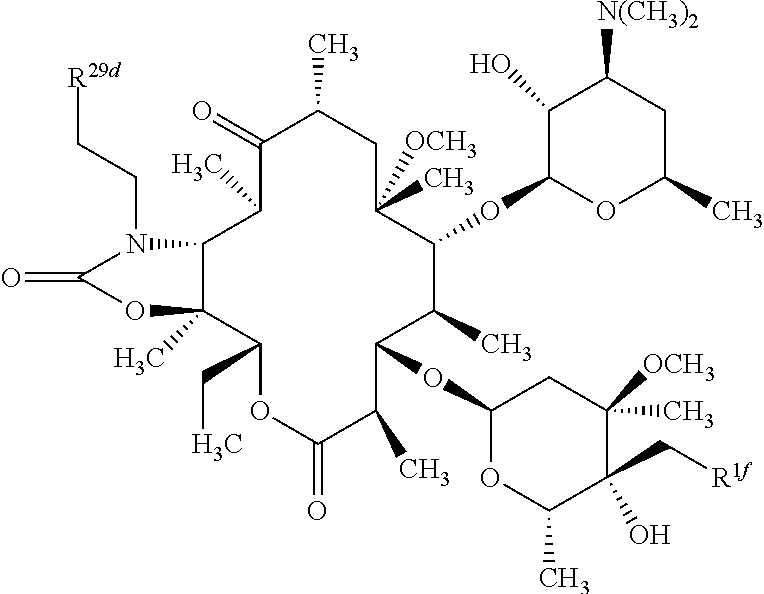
C1(=O)C(C)C2C(C)(C(CC)OC(=O)C(C)C(OC3OC(C)C(C[R1f])(O)C(C)([OCH3])C3)C(C)C(OC3OC(C)CC([N(CH3)2])C3O)C(C)([OCH3])CC1C)OC(=O)N2CC[R29d]
